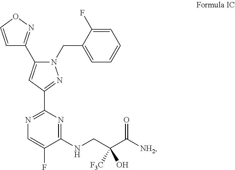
C1=CON=C1C1=CC(C2=NC=C(F)C(NCC(C(=O)[NH2])([F3C])O)=N2)=NN1CC1=CC=CC=C1F
